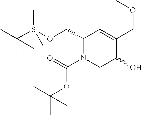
C1(CO[Si](C(C)(C)C)(C)C)N(C(=O)OC(C)(C)C)CC(O)C(COC)=C1
